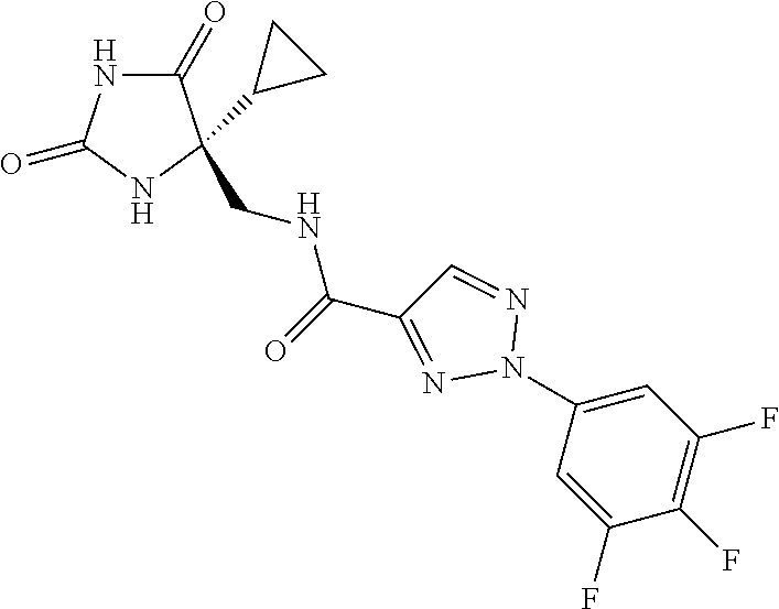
C1(=O)NC(=O)NC1(C1CC1)CNC(C1=NN(C2=CC(F)=C(F)C(F)=C2)N=C1)=O
